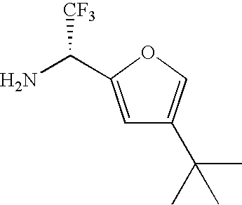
NC([CF3])C1=CC(C(C)(C)C)=CO1
